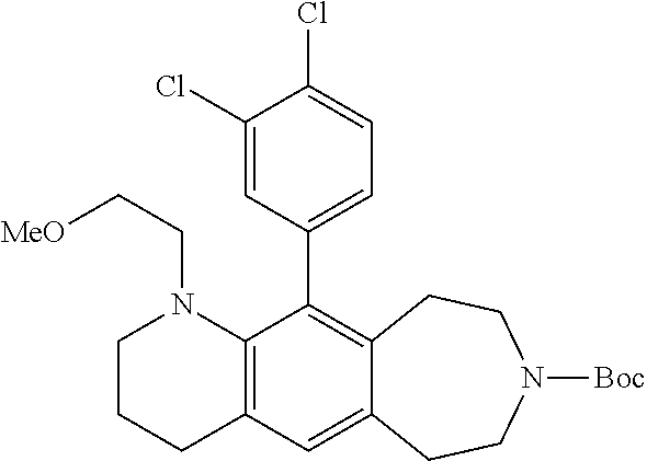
C12=C(C=C3C(=C1C1=CC=C(Cl)C(Cl)=C1)CCN([Boc])CC3)CCCN2CC[MeO]
